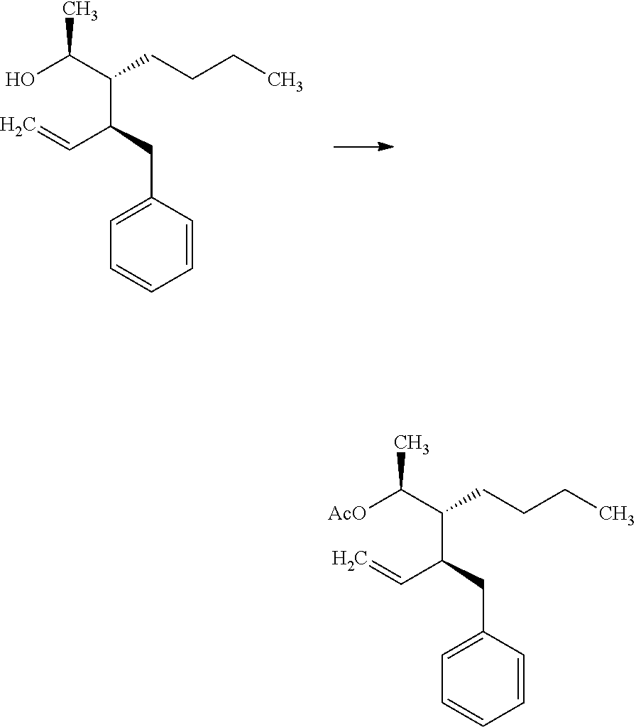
OC(C(C(C=C)CC1=CC=CC=C1)CCCC)C.[AcO]C(C(C(C=C)CC1=CC=CC=C1)CCCC)C
